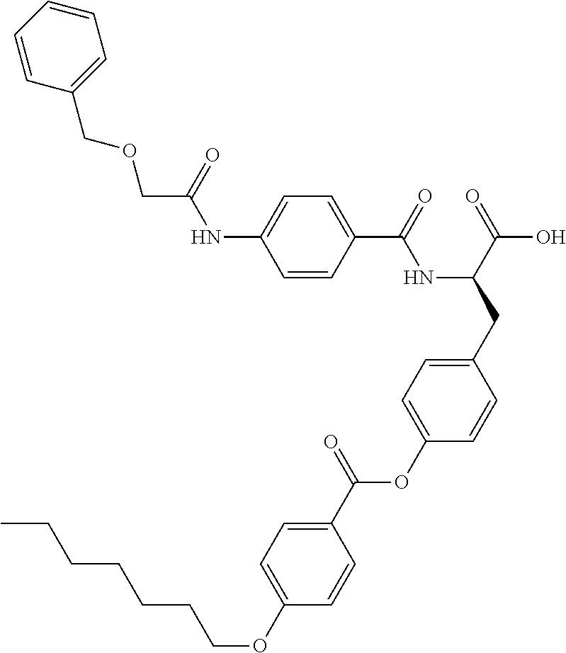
C1=CC(C(=O)NC(CC2=CC=C(OC(C3=CC=C(OCCCCCCC)C=C3)=O)C=C2)C(=O)O)=CC=C1NC(COCC1=CC=CC=C1)=O
